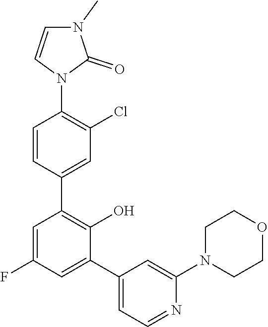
C1=CN(C2=C(Cl)C=C(C3=C(O)C(C4=CC=NC(N5CCOCC5)=C4)=CC(F)=C3)C=C2)C(=O)N1C
